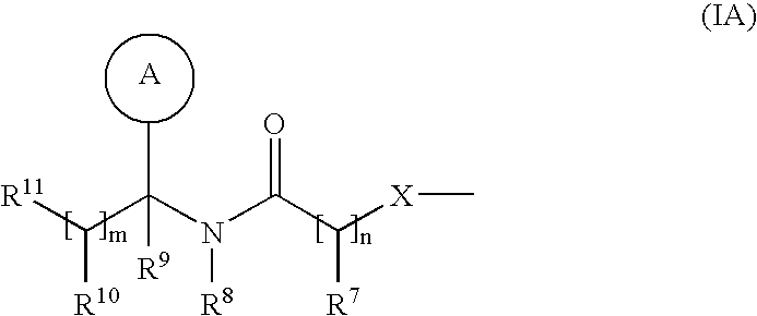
[R11]C(C(N(C(C([X]C)[R7])=O)[R8])(C)[R9])[R10]
